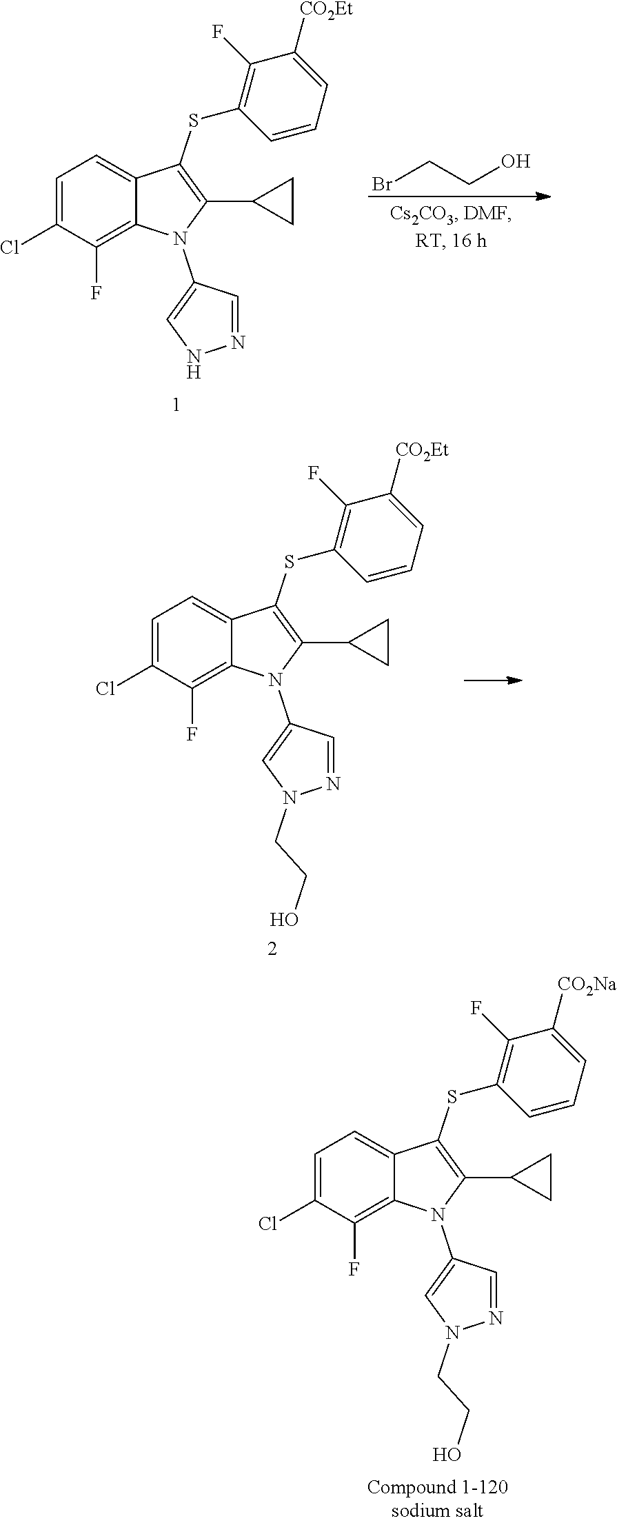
C1=C(Cl)C(F)=C2C(=C1)C(SC1=C(F)C([CO2Na])=CC=C1)=C(C1CC1)N2C1=CN(CCO)N=C1.C1=C(Cl)C(F)=C2C(=C1)C(SC1=C(F)C([CO2Et])=CC=C1)=C(C1CC1)N2C1=CNN=C1.BrCCO.C1=C(Cl)C(F)=C2C(=C1)C(SC1=C(F)C([CO2Et])=CC=C1)=C(C1CC1)N2C1=CN(CCO)N=C1
